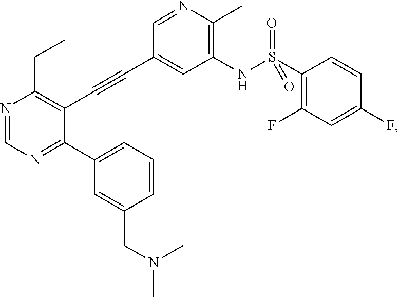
N1=CN=C(C2=CC=CC(CN(C)C)=C2)C(C#CC2=CC(NS(=O)(=O)C3=C(F)C=C(F)C=C3)=C(C)N=C2)=C1CC
